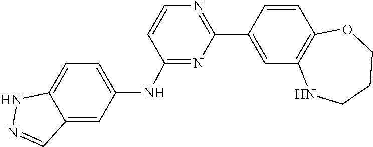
C1=CC2=C(C=C1C1=NC=CC(NC3=CC=C4C(=C3)C=NN4)=N1)NCCCO2
